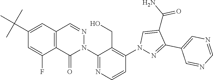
C12=C(C=NN(C3=NC=CC(N4N=C(C5=CN=CN=C5)C(C(N)=O)=C4)=C3CO)C1=O)C=C(C(C)(C)C)C=C2F
